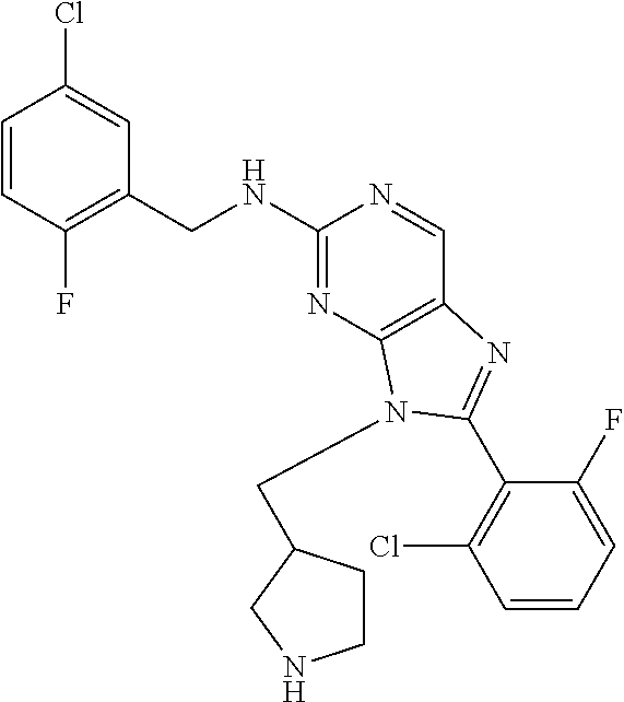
C1=CC(F)=C(CNC2=NC3=C(C=N2)N=C(C2=C(Cl)C=CC=C2F)N3CC2CCNC2)C=C1Cl
